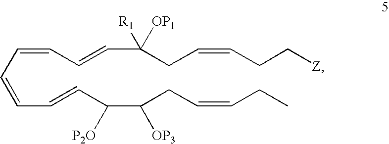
C(C=CC(C(CC=CCC)[OP3])[P2O])=CC=CC=CC(CC=CCC[Z])([R1])[OP1]
